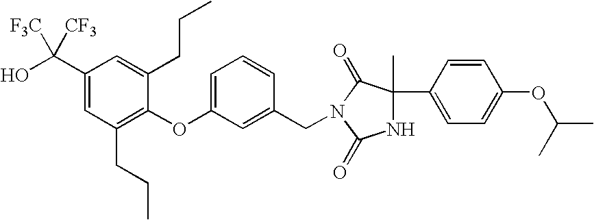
C1(C2(C)NC(=O)N(CC3=CC(OC4=C(CCC)C=C(C(O)([F3C])[CF3])C=C4CCC)=CC=C3)C2=O)=CC=C(OC(C)C)C=C1
